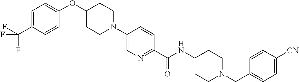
C1(C(F)(F)F)=CC=C(OC2CCN(C3=CN=C(C(NC4CCN(CC5=CC=C([CN])C=C5)CC4)=O)C=C3)CC2)C=C1
